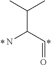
C(C(C)C)(N)C=O
